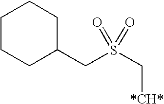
C1CCC(CS(C[*CH*])(=O)=O)CC1
